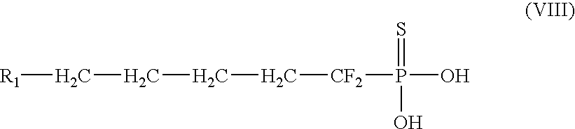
[R1]CCCC[CF2]P(O)(O)=S
